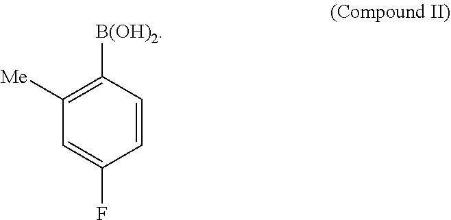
C1([Me])=C([B(OH)2])C=CC(F)=C1
